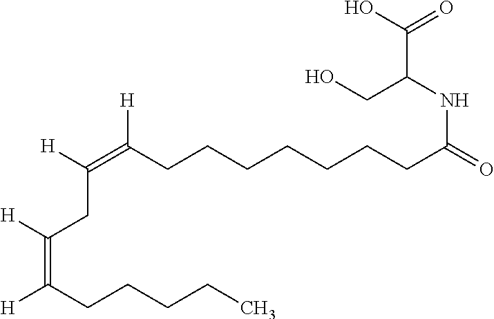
C(CCCCCCC(=O)NC(C(O)=O)CO)C(=C([H])CC(=C([H])CCCCC)[H])[H]
